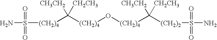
[(CH2)4](C([CH3CH2])([CH2CH3])[(CH2)4]S(N)(=O)=O)O[(CH2)4]C([CH3CH2])([CH2CH3])[(CH2)2]S(N)(=O)=O
